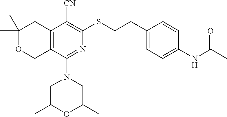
C1(C)(C)OCC2=C(C1)C([CN])=C(SCCC1=CC=C(NC(C)=O)C=C1)N=C2N1CC(C)OC(C)C1
